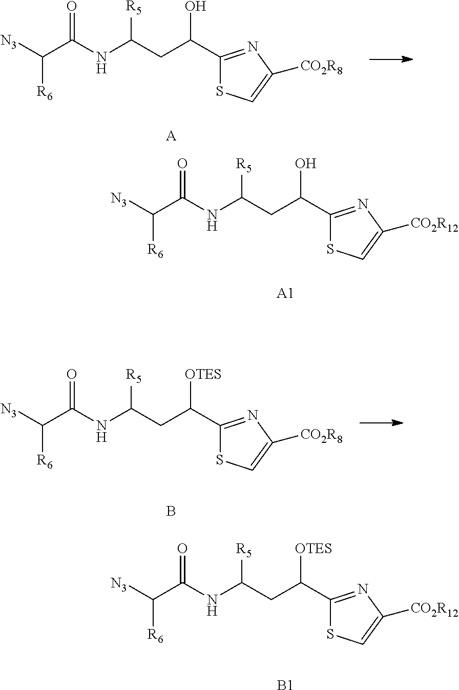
[N3]C(C(NC(CC(C1=NC([CO2R12])=CS1)O)[R5])=O)[R6].[A1].[N3]C(C(NC(CC(C1=NC([CO2R12])=CS1)[OTES])[R5])=O)[R6].[B1].[N3]C(C(NC(CC(C1=NC([CO2R8])=CS1)O)[R5])=O)[R6].[A].[N3]C(C(NC(CC(C1=NC([CO2R8])=CS1)[OTES])[R5])=O)[R6].B
